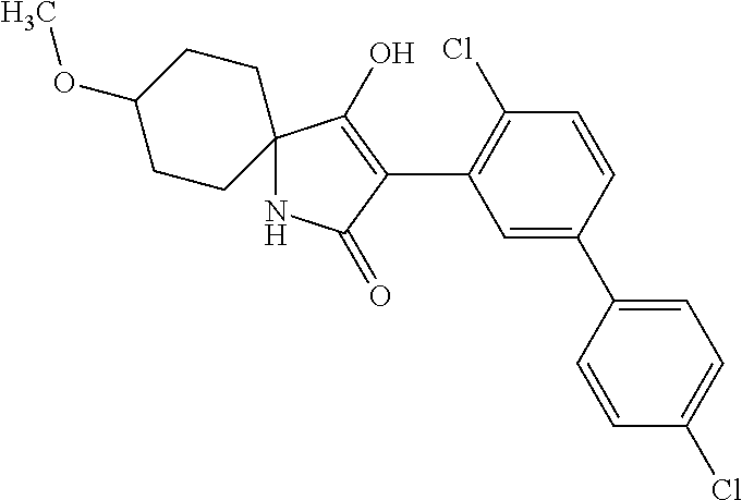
N1C2(C(O)=C(C3=C(Cl)C=CC(C4=CC=C(Cl)C=C4)=C3)C1=O)CCC(OC)CC2
